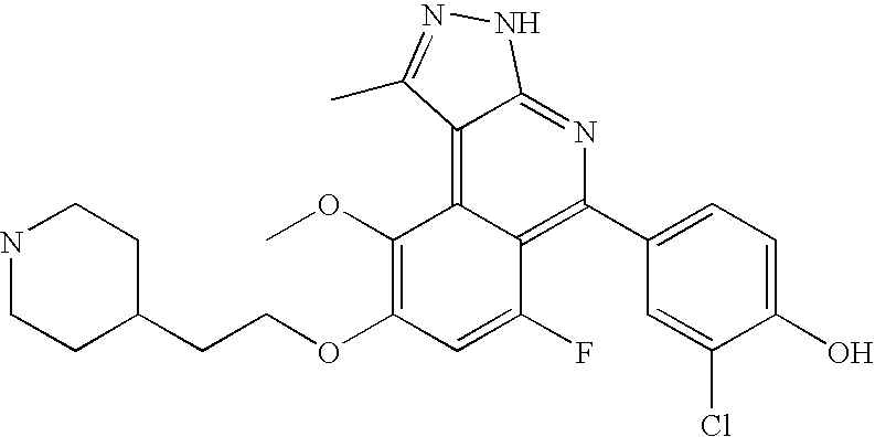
C1(OC)=C(OCCC2CCNCC2)C=C(F)C2=C(C3=CC=C(O)C(Cl)=C3)N=C3C(=C12)C(C)=NN3
